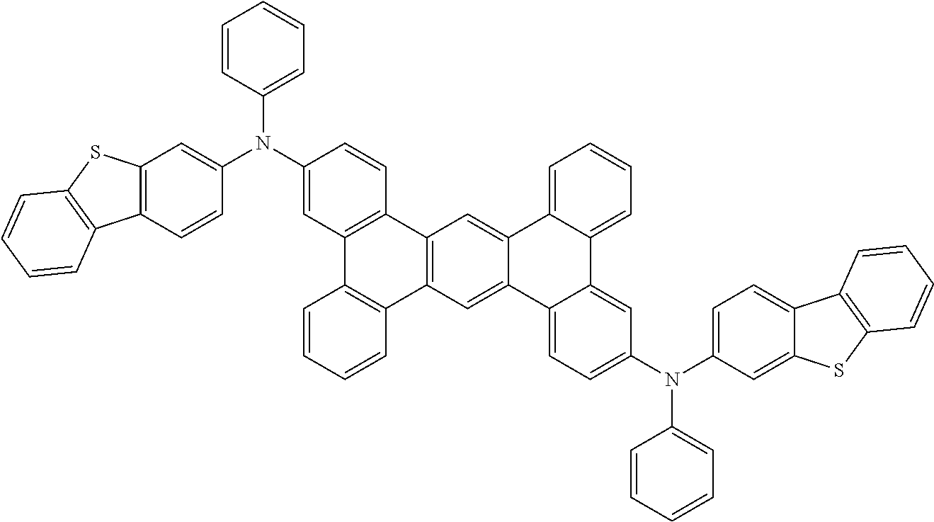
C1=CC(N(C2=CC3=C(C=C2)C2=C(S3)C=CC=C2)C2=CC3=C(C=C2)C2=C(C4=C3C=CC=C4)C=C3C(=C2)C2=CC=CC=C2C2=CC(N(C4=CC=C5C(=C4)SC4=C5C=CC=C4)C4=CC=CC=C4)=CC=C32)=CC=C1
